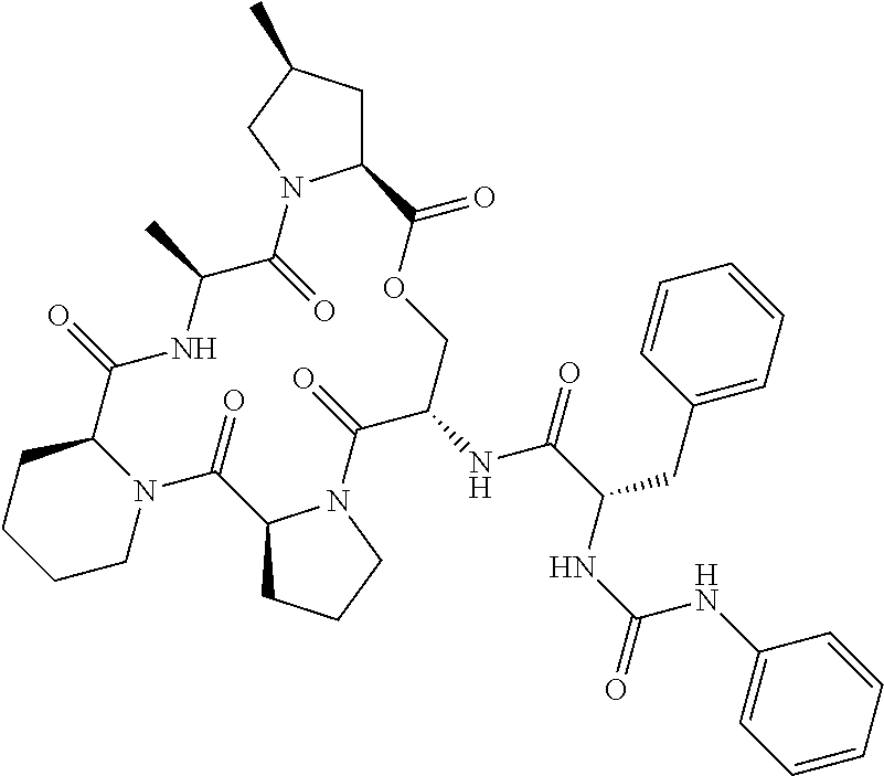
C12CC(C)CN1C(=O)C(C)NC(=O)C1CCCCN1C(=O)C1CCCN1C(=O)C(NC(=O)C(CC1=CC=CC=C1)NC(=O)NC1=CC=CC=C1)COC2=O
